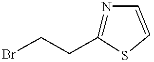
N1=C(CCBr)SC=C1
